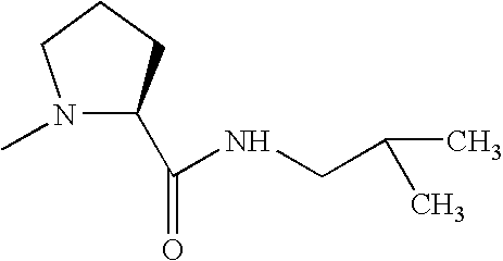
N1(C)C(C(=O)NCC(C)C)CCC1
